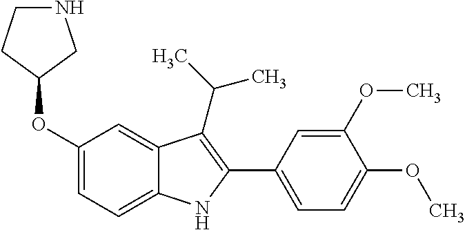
O(C1=CC=C2C(=C1)C(C(C)C)=C(C1=CC=C(OC)C(OC)=C1)N2)C1CNCC1
